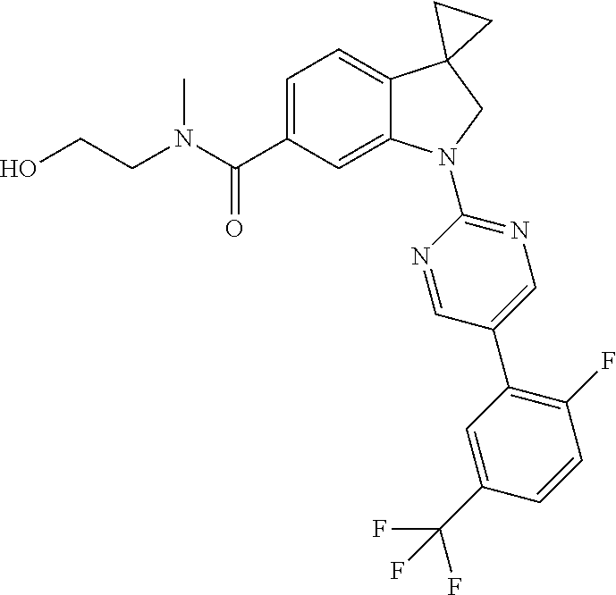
N(C(C1=CC=C2C(=C1)N(C1=NC=C(C3=C(F)C=CC(C(F)(F)F)=C3)C=N1)CC21CC1)=O)(C)CCO
